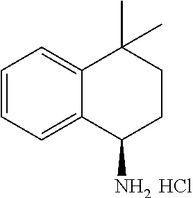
C1=CC=C2C(=C1)C(C)(C)CCC2N.Cl
